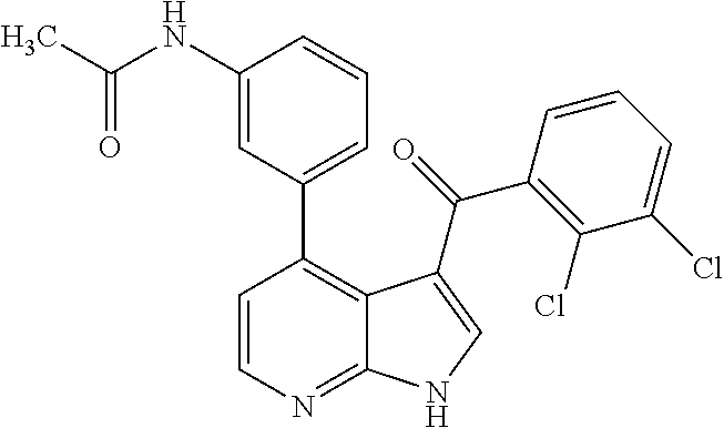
C1(NC(=O)C)=CC(C2=C3C(=NC=C2)NC=C3C(=O)C2=C(Cl)C(Cl)=CC=C2)=CC=C1
